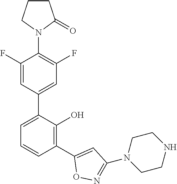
C1(N2C(=O)CCC2)=C(F)C=C(C2=CC=CC(C3=CC(N4CCNCC4)=NO3)=C2O)C=C1F
